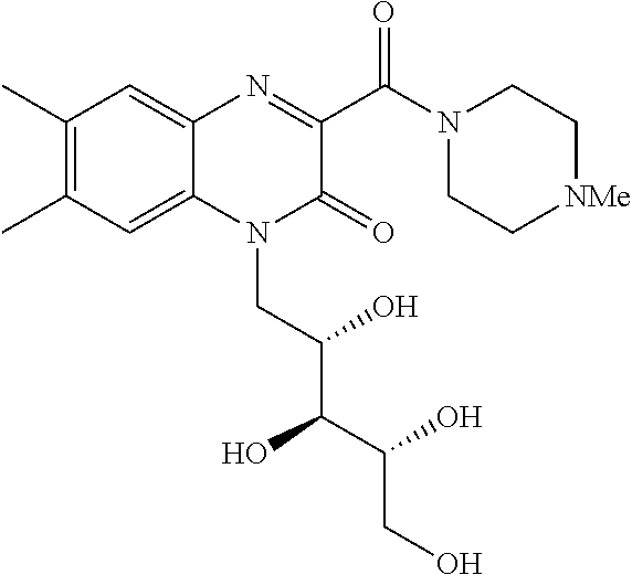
C1(C)=C(C)C=C2C(=C1)N=C(C(N1CC[NMe]CC1)=O)C(=O)N2CC(C(C(CO)O)O)O
